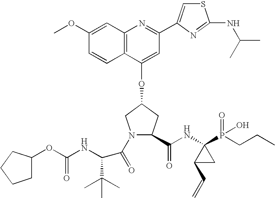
C12=C(C(OC3CN(C(=O)C(C(C)(C)C)NC(OC4CCCC4)=O)C(C(NC4(P(CCC)(=O)O)C(C=C)C4)=O)C3)=CC(C3=CSC(NC(C)C)=N3)=N1)C=CC(OC)=C2
